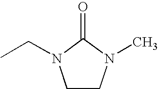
O=C1N(CC)CCN1C
